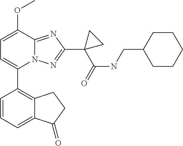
C1=C(OC)C2=NC(C3(C(NCC4CCCCC4)=O)CC3)=NN2C(C2=C3C(=CC=C2)C(=O)CC3)=C1
